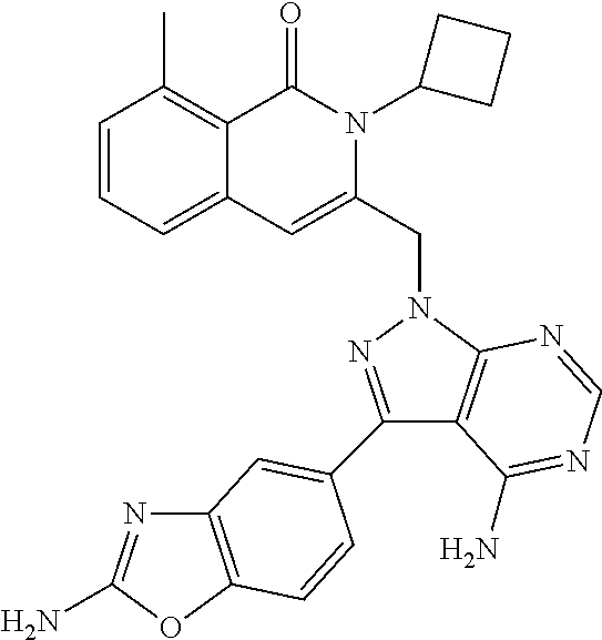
C1=CC=C2C(=C1C)C(=O)N(C1CCC1)C(CN1C3=C(C(C4=CC5=C(OC(N)=N5)C=C4)=N1)C(N)=NC=N3)=C2
